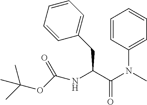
C1(N(C(C(NC(OC(C)(C)C)=O)CC2=CC=CC=C2)=O)C)=CC=CC=C1
